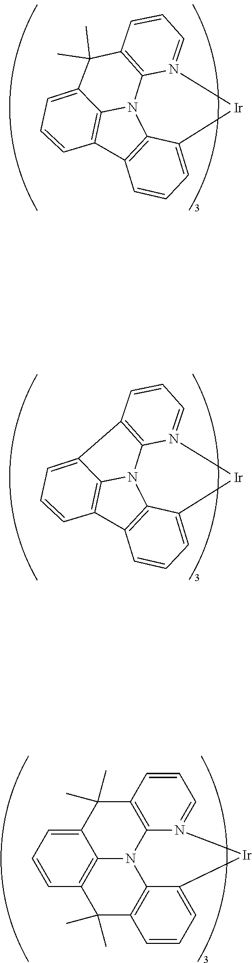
C12=CC=CC3=C1N1C4=C(C2(C)C)C=CC=N4[Ir]C2=CC=CC(=C12)C3(C)C.C12=C3C(=CC=C1)[Ir]N1=CC=CC4=C1N3C1=C2C=CC=C1C4(C)C.C12=C3C(=CC=C1)[Ir]N1=CC=CC4=C1N3C1=C2C=CC=C14
